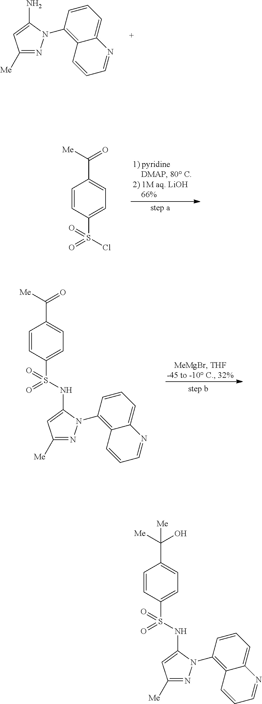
C1([Me])=NN(C2=C3C(=CC=C2)N=CC=C3)C(N)=C1.C1=CC(S(=O)(Cl)=O)=CC=C1C(=O)[Me].C1=CC(S(=O)(=O)NC2=CC([Me])=NN2C2=C3C(=CC=C2)N=CC=C3)=CC=C1C(=O)[Me].C1=CC(S(=O)(=O)NC2=CC([Me])=NN2C2=C3C(=CC=C2)N=CC=C3)=CC=C1C(O)([Me])[Me]
